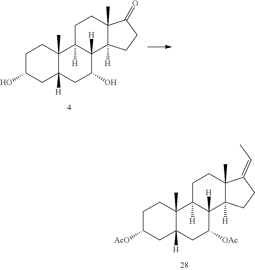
C1C(O)CC2([H])C(C)(C1)C1([H])C([H])(C(O)C2)C2([H])C(C)(CC1)C(=O)CC2.C1C([AcO])CC2([H])C(C)(C1)C1([H])C([H])(C([OAc])C2)C2([H])C(C)(CC1)C(=CC)CC2
